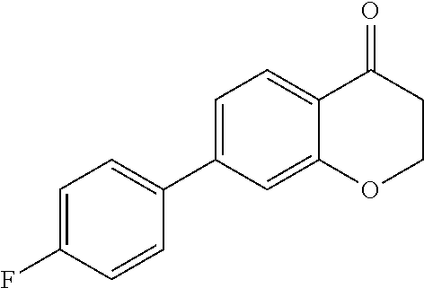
C1=C(C2=CC=C(F)C=C2)C=C2C(=C1)C(=O)CCO2
